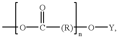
O(C([(R)]O[Y])=O)C
